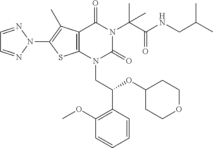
C12=C(N(CC(C3=C(OC)C=CC=C3)OC3CCOCC3)C(=O)N(C(C(NCC(C)C)=O)(C)C)C1=O)SC(N1N=CC=N1)=C2C
